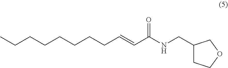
C(CCCCCCC=CC(NCC1CCOC1)=O)C
